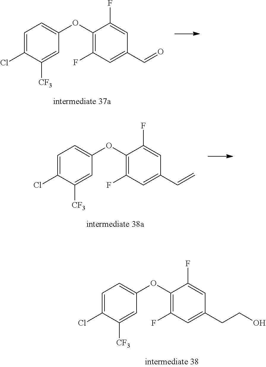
C1=C(Cl)C([CF3])=CC(OC2=C(F)C=C(C=O)C=C2F)=C1.C1=C(Cl)C([CF3])=CC(OC2=C(F)C=C(C=C)C=C2F)=C1.C1=C(Cl)C([CF3])=CC(OC2=C(F)C=C(CCO)C=C2F)=C1
